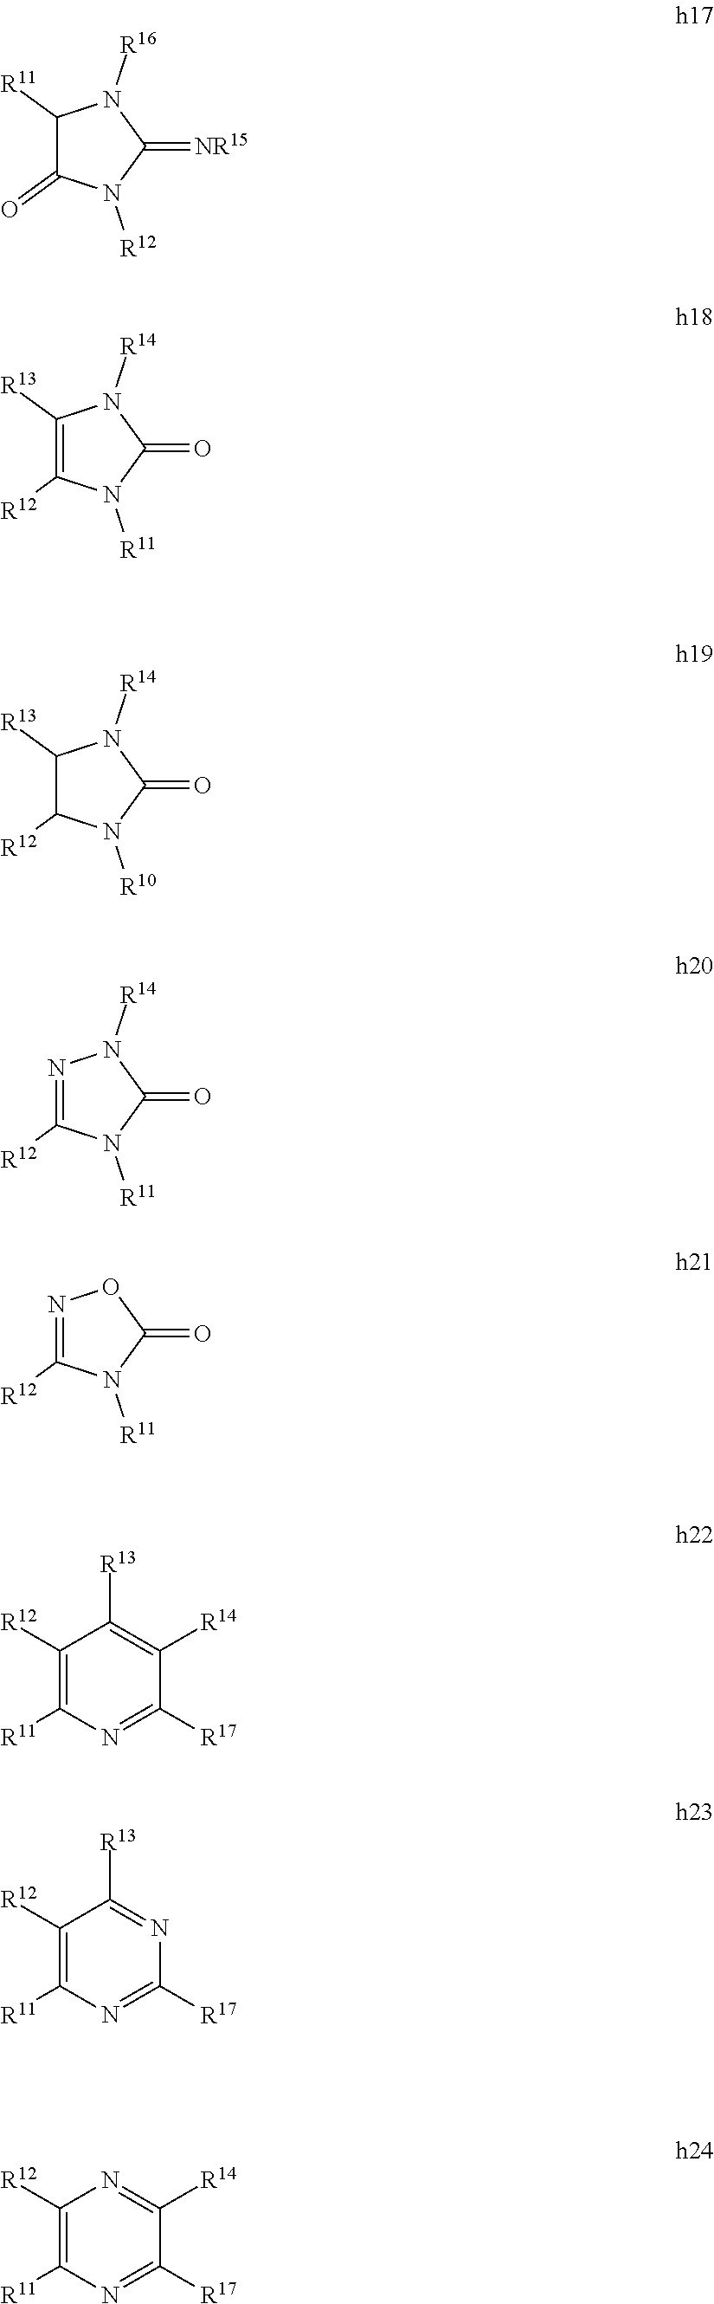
C1([R11])C(=O)N([R12])C(=[NR15])N1[R16].C1([R13])=C([R12])N([R11])C(=O)N1[R14].C1([R13])C([R12])N([R10])C(=O)N1[R14].N1=C([R12])N([R11])C(=O)N1[R14].N1=C([R12])N([R11])C(=O)O1.C1([R12])=C([R11])N=C([R17])C([R14])=C1[R13].C1([R12])=C([R11])N=C([R17])N=C1[R13].C1([R12])=C([R11])N=C([R17])C([R14])=N1
